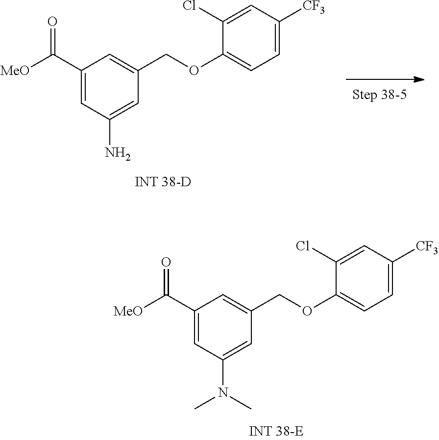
C1(C([MeO])=O)=CC(N(C)C)=CC(COC2=CC=C([CF3])C=C2Cl)=C1.C1(C([MeO])=O)=CC(N)=CC(COC2=CC=C([CF3])C=C2Cl)=C1
